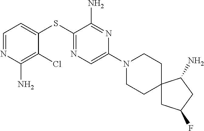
C1=C(SC2=NC=C(N3CCC4(CC3)CC(F)CC4N)N=C2N)C(Cl)=C(N)N=C1
